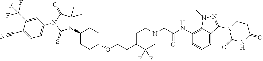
O(CCC1C(F)(F)CN(CC(NC2=C3C(=CC=C2)C(N2C(=O)NC(=O)CC2)=NN3C)=O)CC1)C1CCC(N2C(C)(C)C(=O)N(C3=CC=C(C#N)C(C(F)(F)F)=C3)C2=S)CC1
